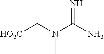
[HO2C]CN(C(N)=N)C
